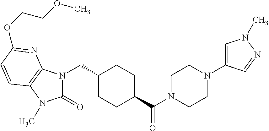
O(CCOC)C1=NC2=C(N(C)C(=O)N2CC2CCC(C(N3CCN(C4=CN(C)N=C4)CC3)=O)CC2)C=C1
